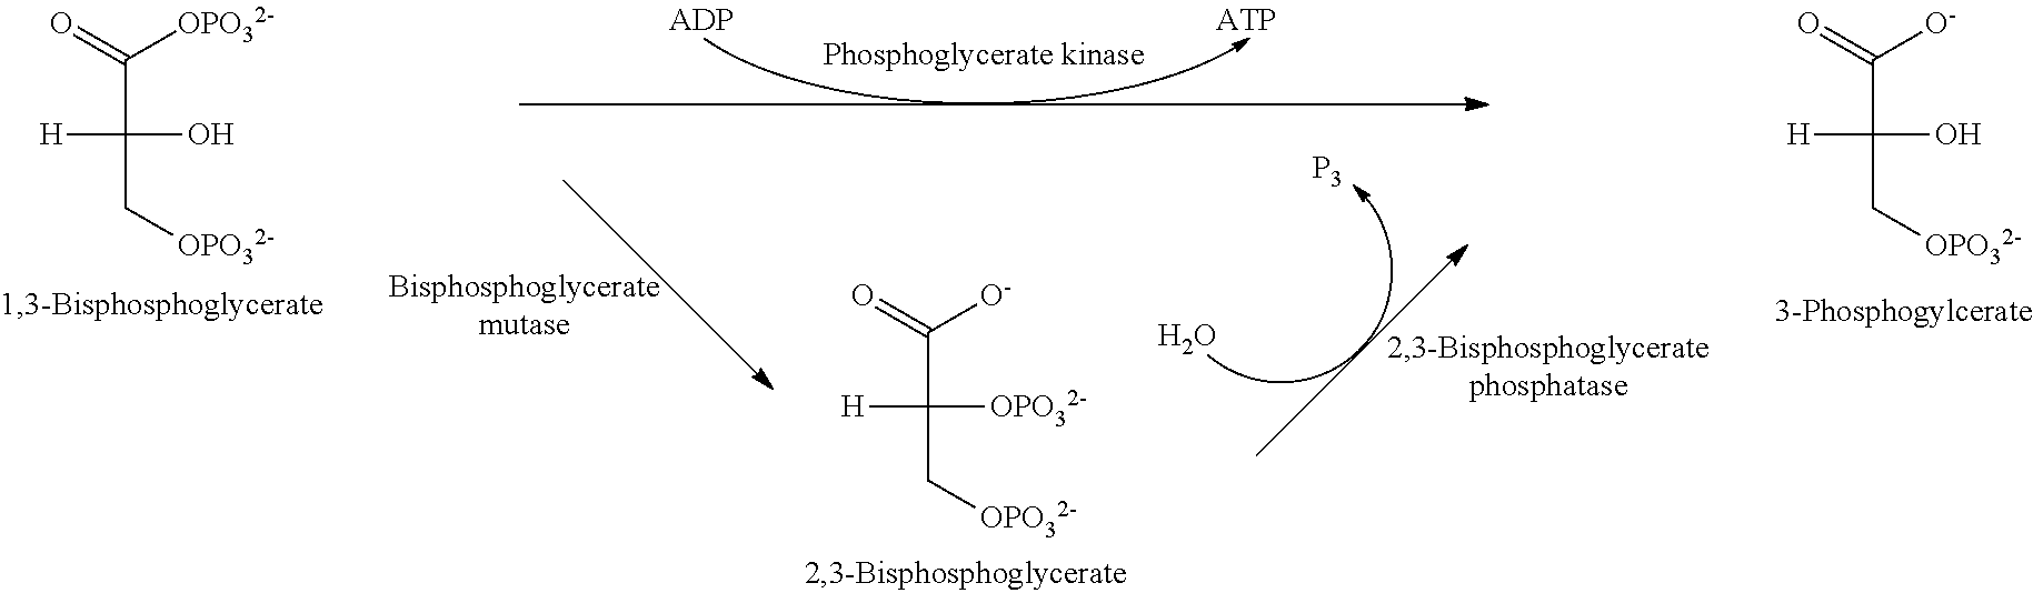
O=C([OPO32-])C(C[OPO32-])(O)[H].O=C([O-])C(C[OPO32-])(O)[H].O=C([O-])C(C[OPO32-])([OPO32-])[H].O.[P3]
